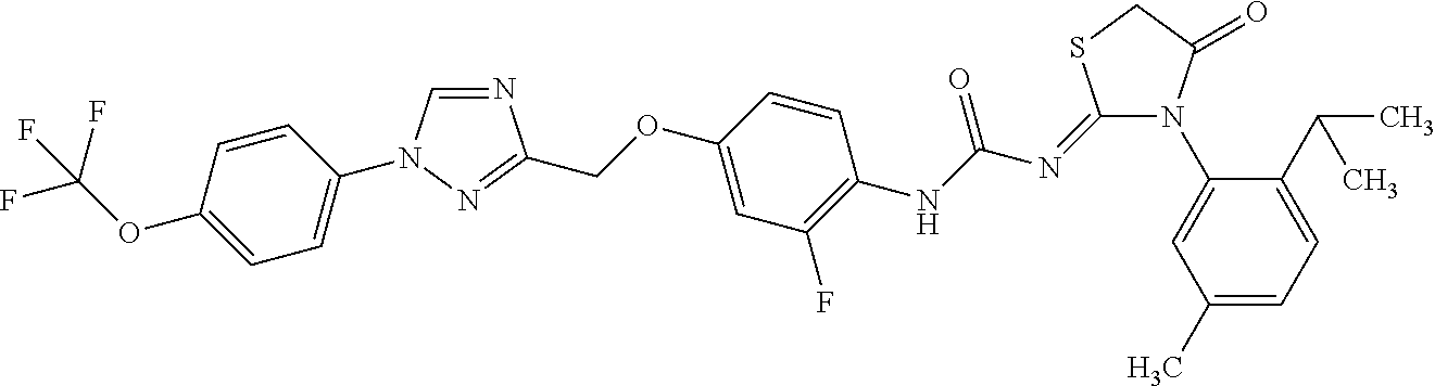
N1=CN(C2=CC=C(OC(F)(F)F)C=C2)N=C1COC1=CC(F)=C(NC(N=C2N(C3=CC(C)=CC=C3C(C)C)C(=O)CS2)=O)C=C1
